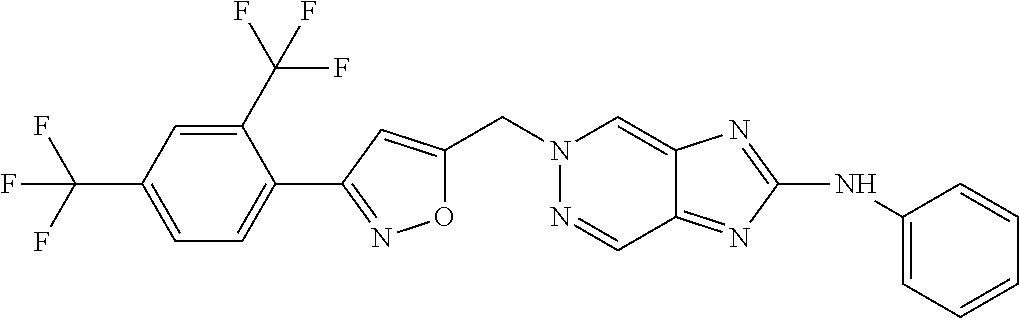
C(N1N=CC2=NC(NC3=CC=CC=C3)=NC2=C1)C1=CC(C2=CC=C(C(F)(F)F)C=C2C(F)(F)F)=NO1
